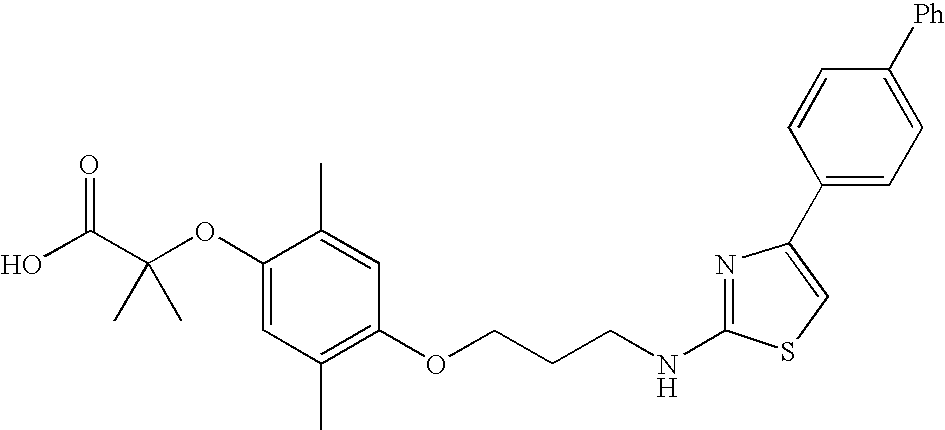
C1(OC(C(O)=O)(C)C)=CC(C)=C(OCCCNC2=NC(C3=CC=C([Ph])C=C3)=CS2)C=C1C
